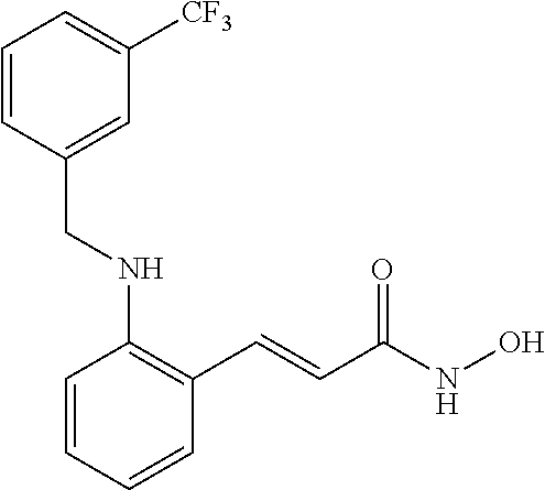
C1=CC(NCC2=CC([CF3])=CC=C2)=C(C=CC(NO)=O)C=C1
